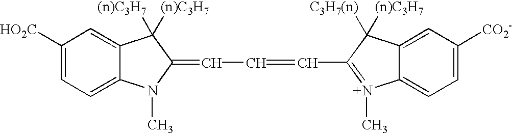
C1([HO2C])=CC=C2C(=C1)C([(n)C3H7])([(n)C3H7])C(=CC=CC1=[N+](C)C3=CC=C([CO2-])C=C3C1([C3H7(n)])[(n)C3H7])N2C
